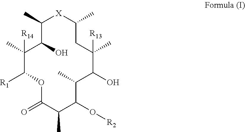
C1(C)C(O)C(C)([R14])C([R1])OC(=O)C(C)C(O[R2])C(C)C(O)C(C)([R13])CC(C)[X]1
